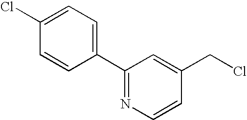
C1=CC(Cl)=CC=C1C1=NC=CC(CCl)=C1
